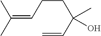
C(=CCCC(C=C)(C)O)(C)C
